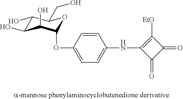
C1(O)C(O)C(O)C(OC2=CC=C(NC3=C([EtO])C(=O)C3=O)C=C2)OC1CO
